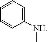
C1([NH]C)=CC=CC=C1
